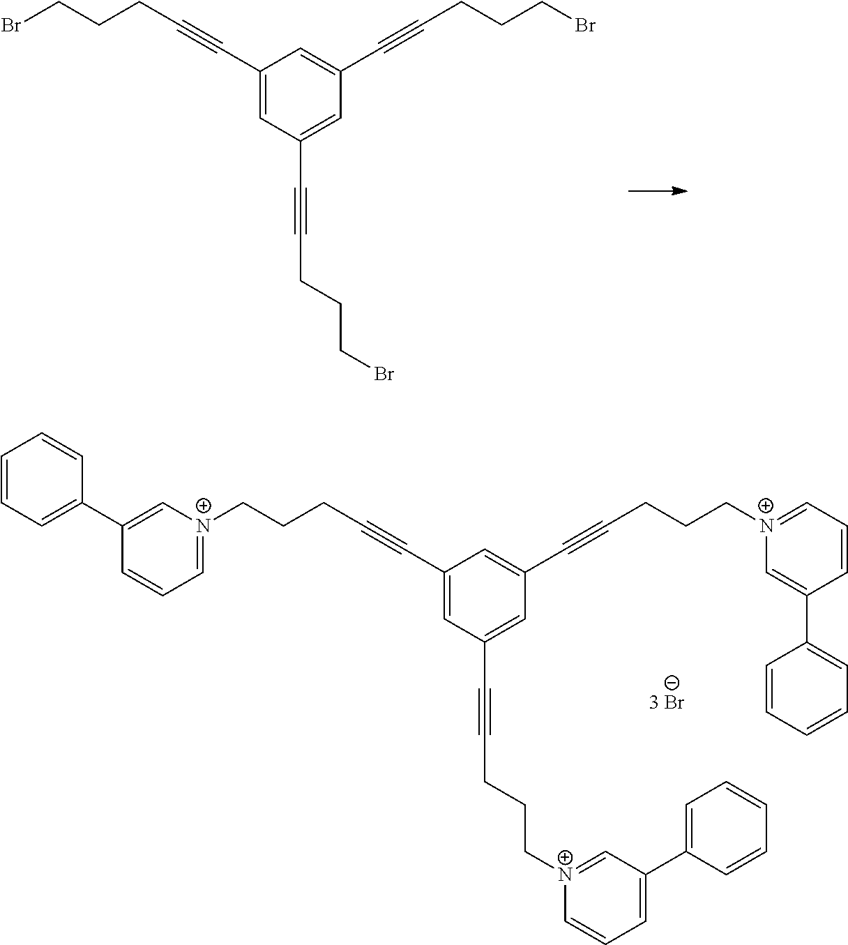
C1(C#CCCCBr)=CC(C#CCCCBr)=CC(C#CCCCBr)=C1.C1(C#CCCC[N+]2=CC=CC(C3=CC=CC=C3)=C2)=CC(C#CCCC[N+]2=CC(C3=CC=CC=C3)=CC=C2)=CC(C#CCCC[N+]2=CC=CC(C3=CC=CC=C3)=C2)=C1
